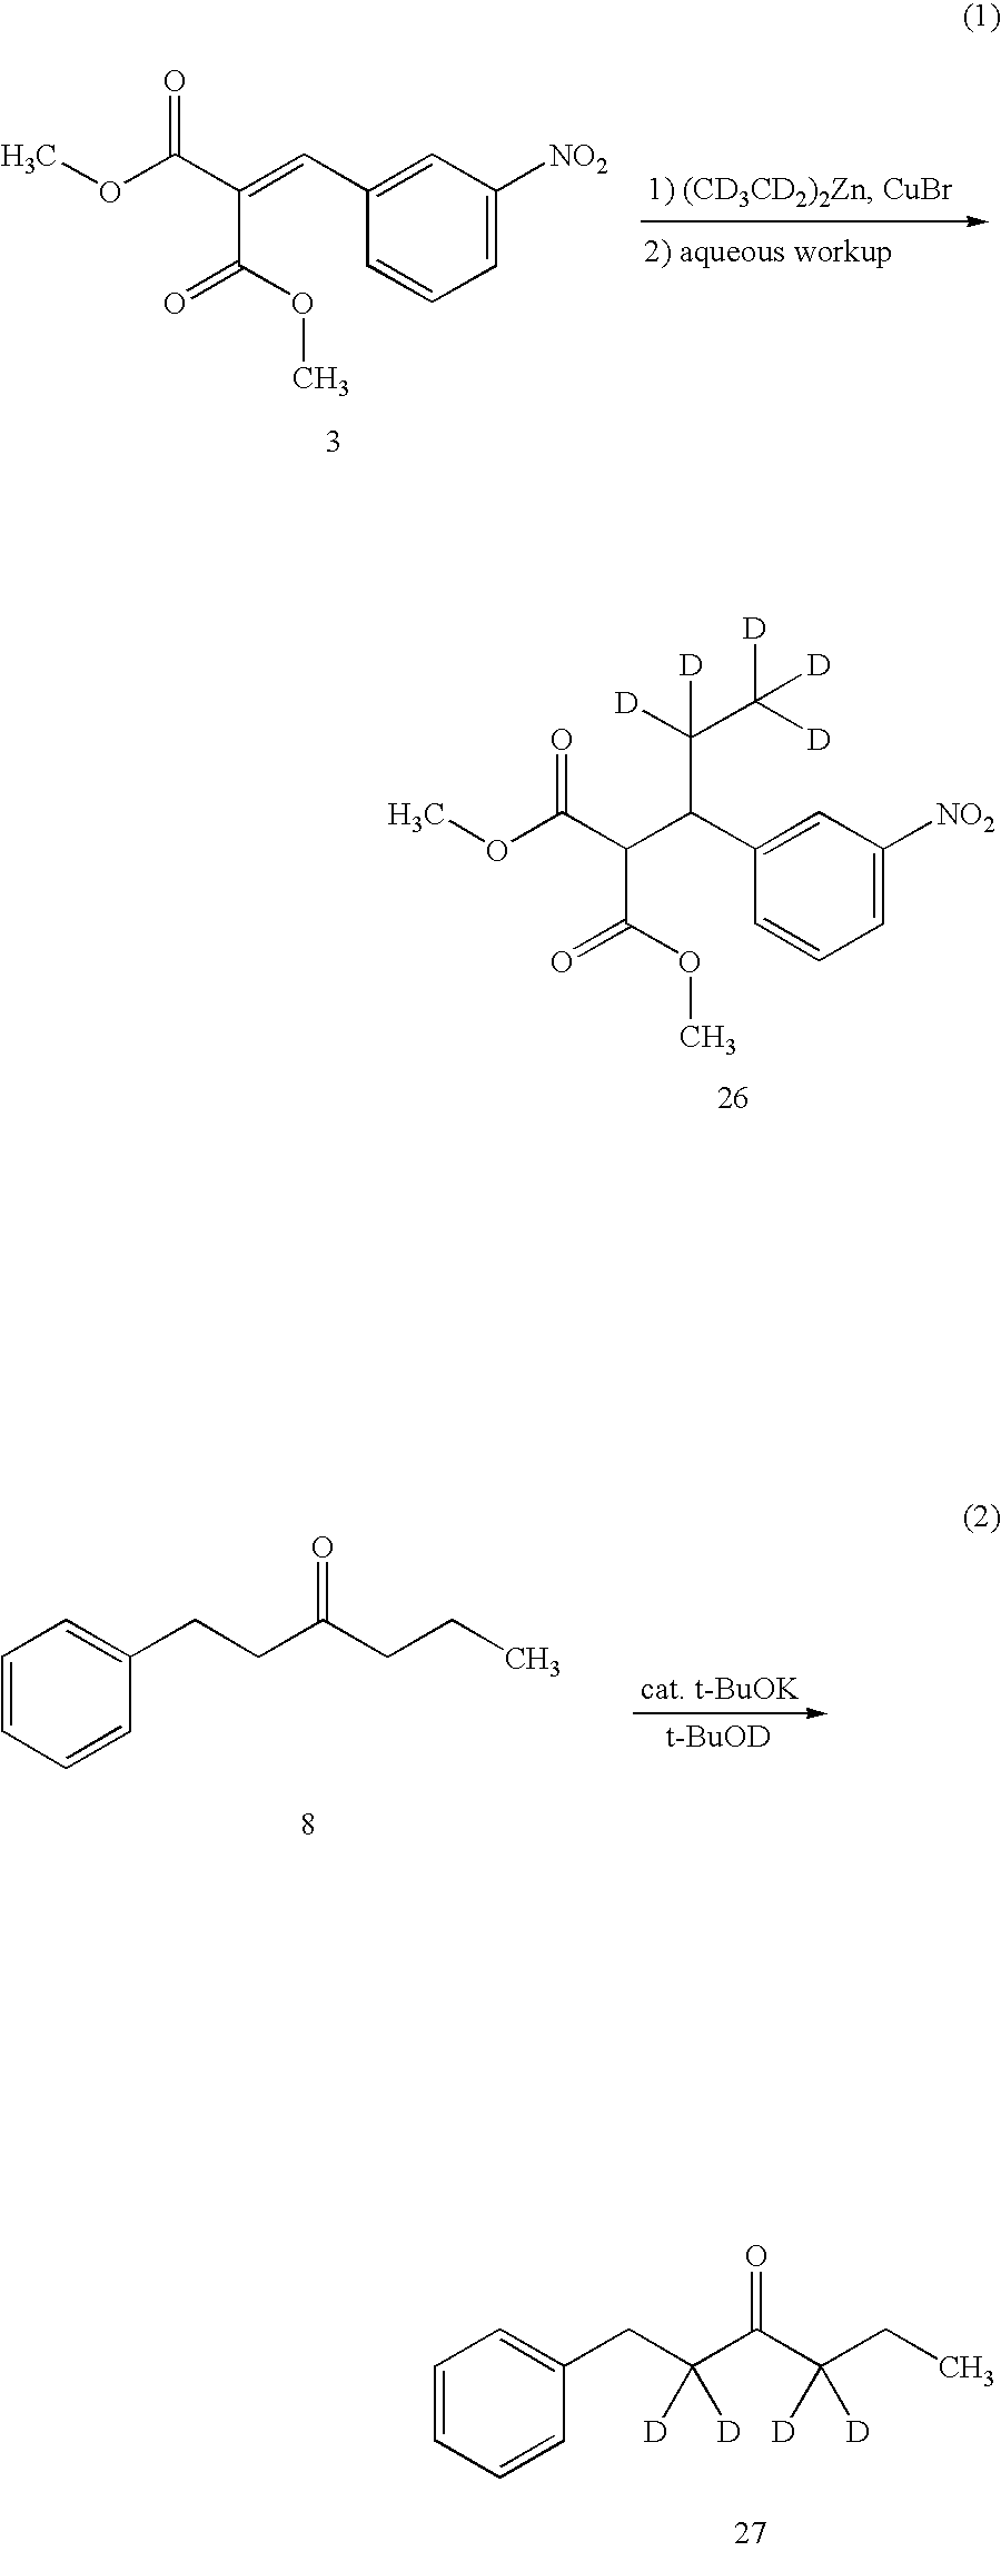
O(C(C(=CC1=CC([NO2])=CC=C1)C(OC)=O)=O)C.COC(C(C(C1=CC([NO2])=CC=C1)C([D])(C([D])([D])[D])[D])C(OC)=O)=O.C1=CC=CC(CC(C(C(CC)([D])[D])=O)([D])[D])=C1.C1=CC=CC(CCC(CCC)=O)=C1.[t-BuOD]
